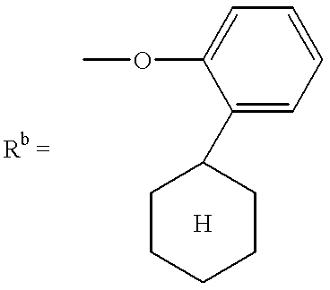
C1=CC=C(OC)C(C2CCCCC2)=C1
